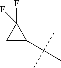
C1C(C(C)(C)C)C1(F)F
